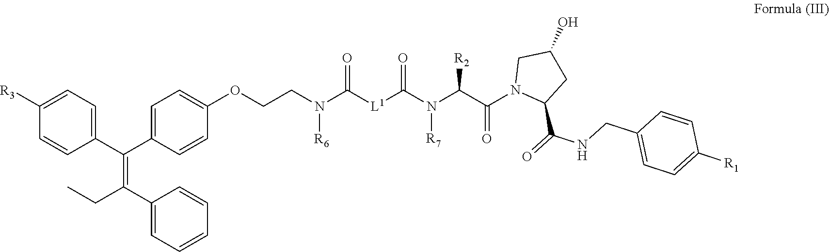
C1([R3])=CC=C(C(C2=CC=C(OCCN(C([L1]C(N(C(C(N3C(C(=O)NCC4=CC=C([R1])C=C4)CC(O)C3)=O)[R2])[R7])=O)=O)[R6])C=C2)=C(C2=CC=CC=C2)CC)C=C1
